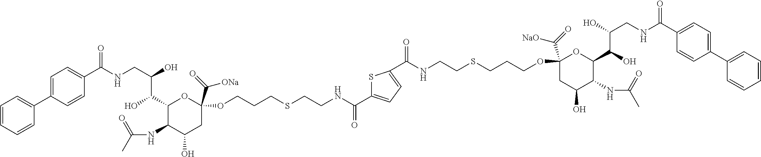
C1=CC=CC(C2=CC=C(C(NCC(O)C(C3C(NC(C)=O)C(O)CC(C(=O)[ONa])(OCCCSCCNC(=O)C4=CC=C(C(NCCSCCCOC5(C(=O)[NaO])CC(O)C(NC(C)=O)C(C(O)C(O)CNC(C6=CC=C(C7=CC=CC=C7)C=C6)=O)O5)=O)S4)O3)O)=O)C=C2)=C1
